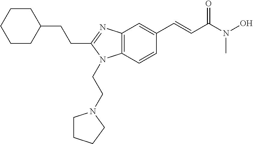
C1CC(CCC2=NC3=C(N2CCN2CCCC2)C=CC(C=CC(N(O)C)=O)=C3)CCC1
